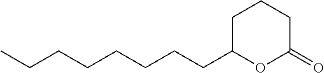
C1C(CCCCCCCC)OC(=O)CC1
